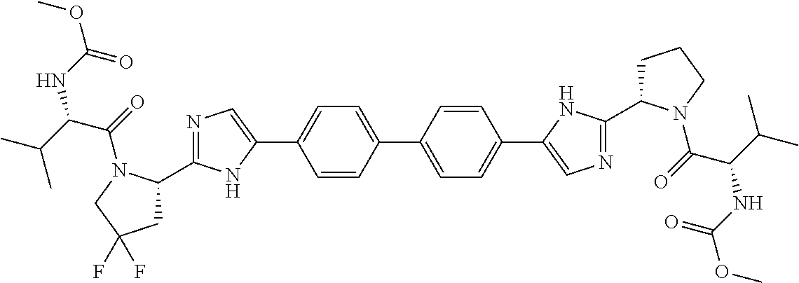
C1=CC(C2=CC=C(C3=CN=C(C4CCCN4C(C(C(C)C)NC(OC)=O)=O)N3)C=C2)=CC=C1C1=CN=C(C2CC(F)(F)CN2C(C(C(C)C)NC(OC)=O)=O)N1
